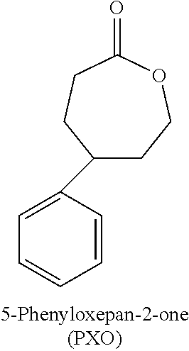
C1(C2=CC=CC=C2)CCOC(=O)CC1
